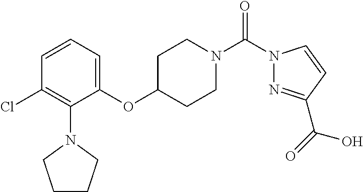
C1=CC=C(OC2CCN(C(N3N=C(C(=O)O)C=C3)=O)CC2)C(N2CCCC2)=C1Cl
